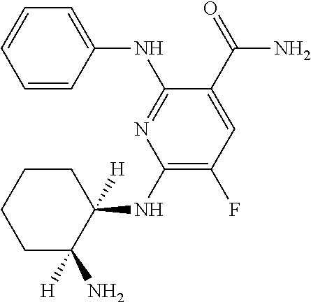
C1(NC2([H])CCCCC2(N)[H])=C(F)C=C(C(=O)N)C(NC2=CC=CC=C2)=N1
